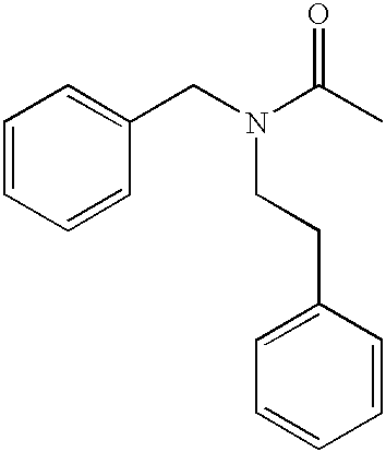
C1=CC=CC(CN(C(C)=O)CCC2=CC=CC=C2)=C1
